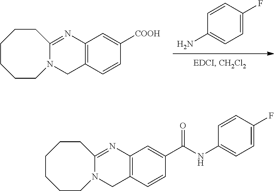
C1(N)=CC=C(F)C=C1.C12=C(C=CC([COOH])=C1)CN1C(=N2)CCCCCC1.C12=C(C=CC(C(NC3=CC=C(F)C=C3)=O)=C1)CN1C(=N2)CCCCCC1
